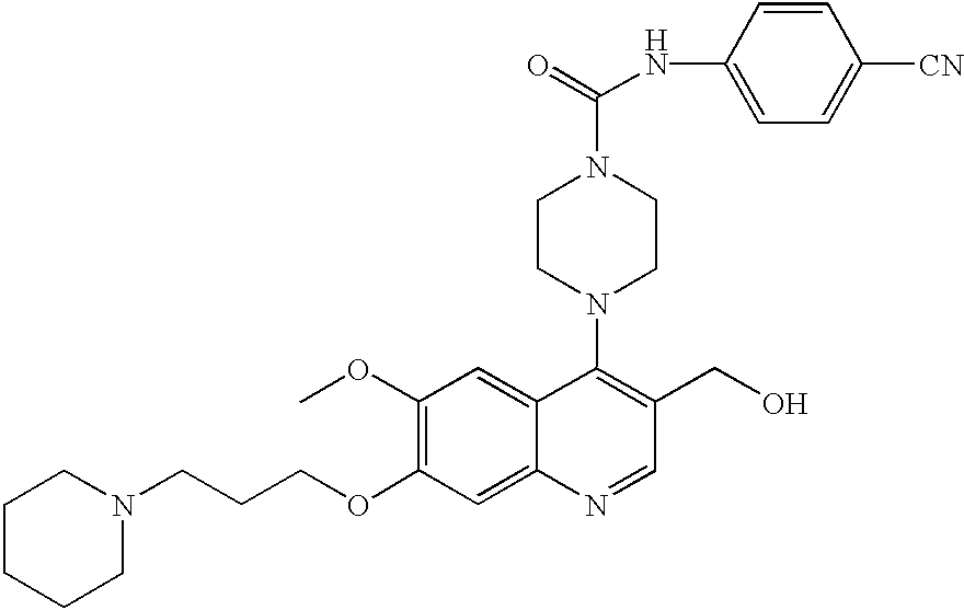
N1(CCCOC2=C(OC)C=C3C(=C2)N=CC(CO)=C3N2CCN(C(NC3=CC=C([CN])C=C3)=O)CC2)CCCCC1
